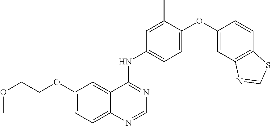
C1(OC2=CC=C(NC3=NC=NC4=CC=C(OCCOC)C=C34)C=C2C)=CC2=C(C=C1)SC=N2
